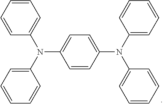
C1=CC(N(C2=CC=CC=C2)C2=CC=CC=C2)=CC=C1N(C1=CC=CC=C1)C1=CC=CC=C1
